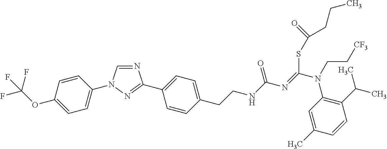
N1=CN(C2=CC=C(OC(F)(F)F)C=C2)N=C1C1=CC=C(CCNC(N=C(N(C2=C(C(C)C)C=CC(C)=C2)CC[CF3])SC(=O)CCC)=O)C=C1
